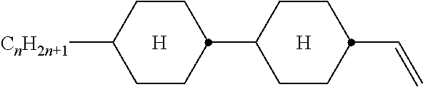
C1CC(C2CCC(C=C)CC2)CCC1[CnH2n+1].[H].[H]
